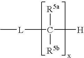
C[L]C([R5a])([R5b])[H]
